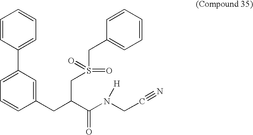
C1(CC(C(=O)N(CC#N)[H])CS(CC2=CC=CC=C2)(=O)=O)=CC(C2=CC=CC=C2)=CC=C1
